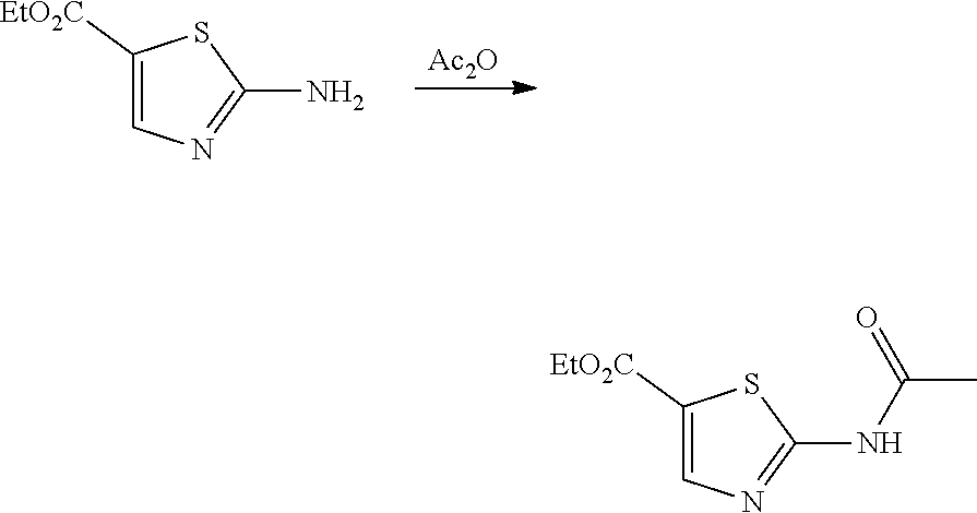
C1([EtO2C])=CN=C(N)S1.[Ac2O].C1([EtO2C])=CN=C(NC(C)=O)S1
